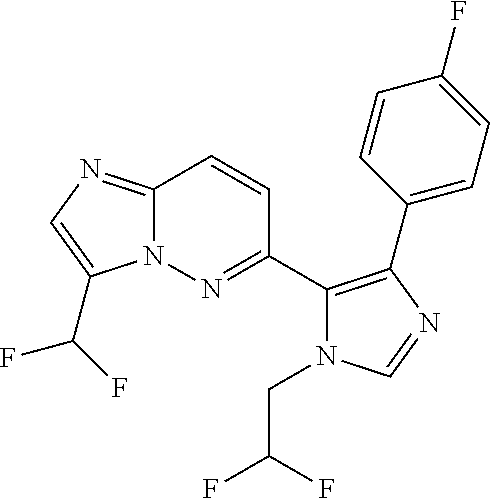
C1(C2=C(C3=NN4C(=NC=C4C(F)F)C=C3)N(CC(F)F)C=N2)=CC=C(F)C=C1
